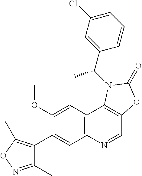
C1(OC)=CC2=C(C=C1C1=C(C)ON=C1C)N=CC1=C2N(C(C2=CC(Cl)=CC=C2)C)C(=O)O1
